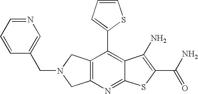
C12=C(CN(CC3=CN=CC=C3)C1)C(C1=CC=CS1)=C1C(=N2)SC(C(N)=O)=C1N
